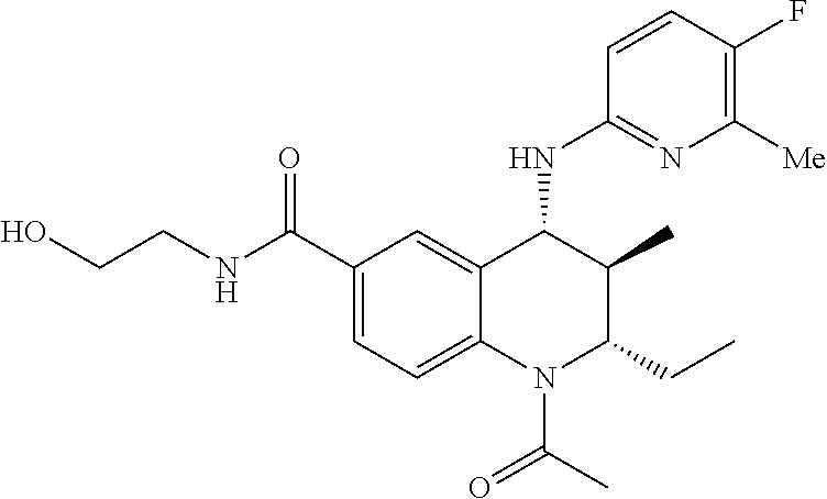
C1(C(NCCO)=O)=CC=C2C(=C1)C(NC1=NC([Me])=C(F)C=C1)C(C)C(CC)N2C(C)=O
